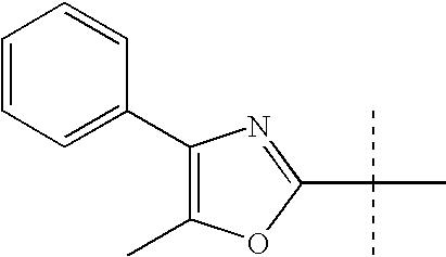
C1(C2=CC=CC=C2)=C(C)OC(C(C)(C)C)=N1
